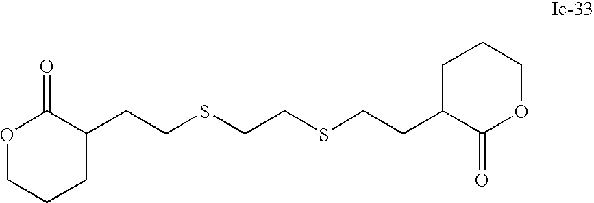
C(CSCCSCCC1C(=O)OCCC1)C1C(=O)OCCC1
